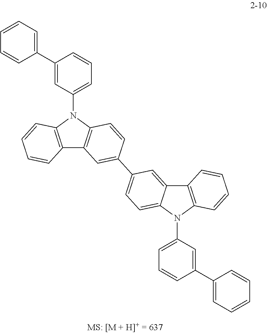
C12=C(N(C3=CC=CC(C4=CC=CC=C4)=C3)C3=C1C=C(C1=CC=C4C(=C1)C1=C(N4C4=CC=CC(C5=CC=CC=C5)=C4)C=CC=C1)C=C3)C=CC=C2
